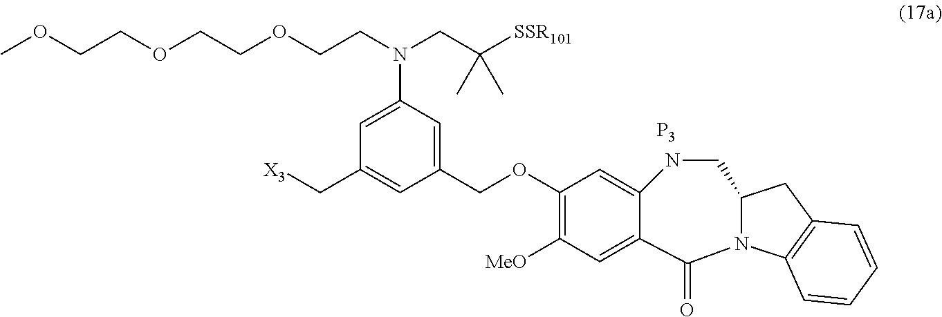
C12=CC(OCC3=CC(N(CCOCCOCCOC)CC([SSR101])(C)C)=CC(C[X3])=C3)=C([MeO])C=C1C(=O)N1C(CN2)CC2=C1C=CC=C2.[P3]
